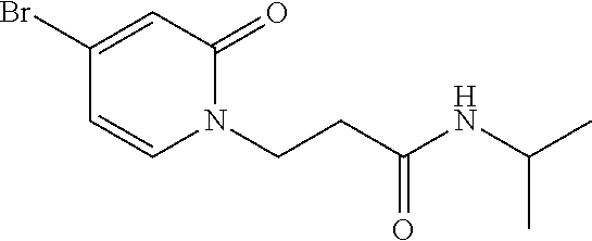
C1=CN(CCC(=O)NC(C)C)C(=O)C=C1Br
